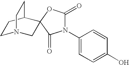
C1N2CC3(C(C1)CC2)OC(=O)N(C1=CC=C(O)C=C1)C3=O
